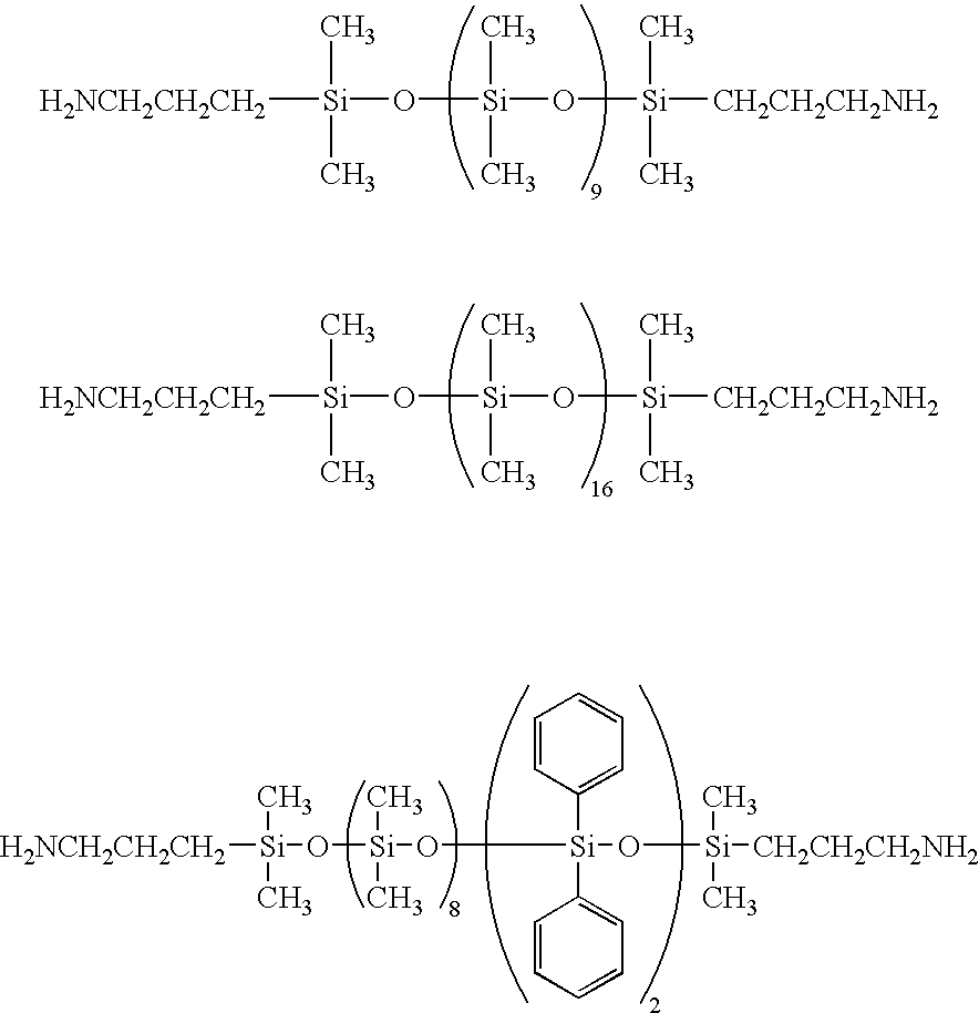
[H2NCH2CH2CH2][Si](O[Si](O[Si](C)(C)[CH2CH2CH2NH2])(C)C)(C)C.[H2NCH2CH2CH2][Si](O[Si](O[Si](C)(C)[CH2CH2CH2NH2])(C)C)(C)C.[H2NCH2CH2CH2][Si](O[Si](O[Si](C1=CC=CC=C1)(C1=CC=CC=C1)O[Si](C)(C)[CH2CH2CH2NH2])(C)C)(C)C
